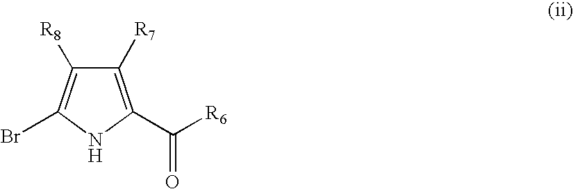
C1([R7])=C(C([R6])=O)NC(Br)=C1[R8]
